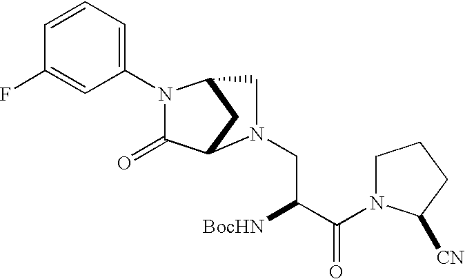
C1(=O)C2CC(CN2CC([BocHN])C(=O)N2CCCC2[CN])N1C1=CC=CC(F)=C1
